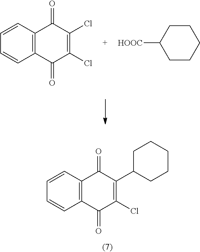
C1=CC2=C(C=C1)C(=O)C(Cl)=C(Cl)C2=O.C1CCCCC1[HOOC].C1=CC2=C(C=C1)C(=O)C(C1CCCCC1)=C(Cl)C2=O
